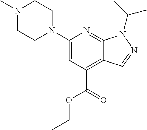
C12=NC(N3CCN(C)CC3)=CC(C(=O)OCC)=C1C=NN2C(C)C
